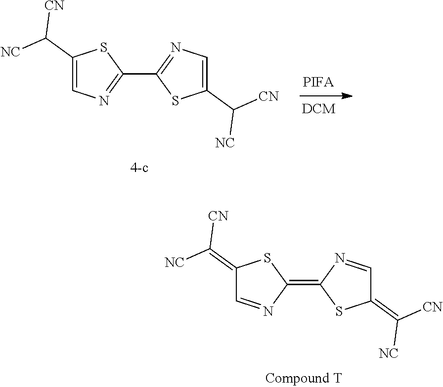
C1(C([NC])[CN])=CN=C(C2=NC=C(C([CN])[NC])S2)S1.[PIFA].C1(=C([NC])[CN])C=NC(=C2SC(=C([CN])[NC])C=N2)S1
